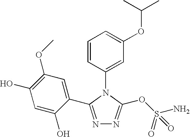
C1=CC(N2C(OS(N)(=O)=O)=NN=C2C2=CC(OC)=C(O)C=C2O)=CC(OC(C)C)=C1
